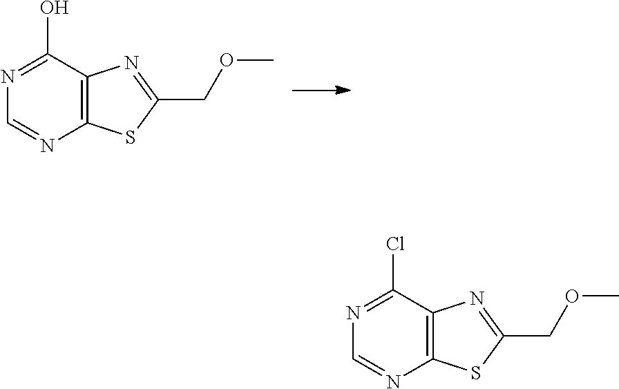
C12=C(C(O)=NC=N1)N=C(COC)S2.C12=C(C(Cl)=NC=N1)N=C(COC)S2
